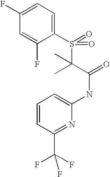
C1(F)=CC=C(S(=O)(C(C(=O)NC2=CC=CC(C(F)(F)F)=N2)(C)C)=O)C(F)=C1
